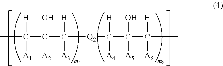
CC(C(C([Q2]C(C(C(C)([H])[A6])(O)[A5])([H])[A4])([H])[A3])(O)[A2])([H])[A1]
